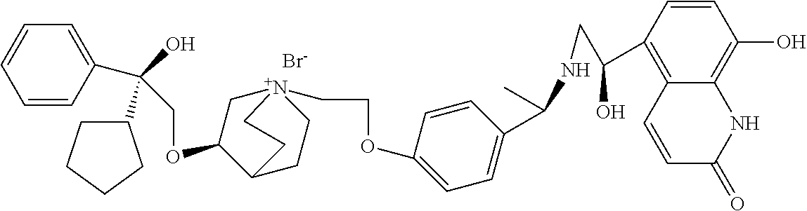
[Br-].C(OC1C[N+]2(CCOC3=CC=C(C(C)NCC(C4=C5C(=C(O)C=C4)NC(=O)C=C5)O)C=C3)CCC1CC2)C(O)(C1CCCC1)C1=CC=CC=C1
